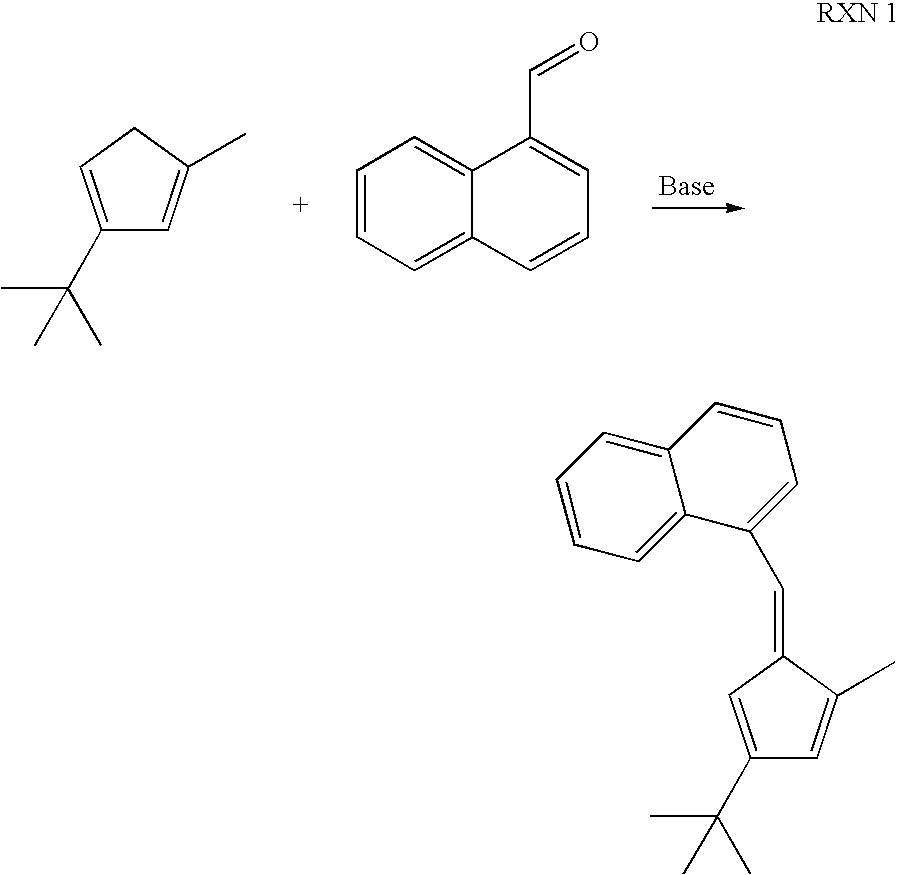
C1(C(C)(C)C)=CCC(C)=C1.C1=CC=C2C(=C1)C(C=O)=CC=C2.C1(C(C)(C)C)=CC(=CC2=CC=CC3=CC=CC=C23)C(C)=C1
